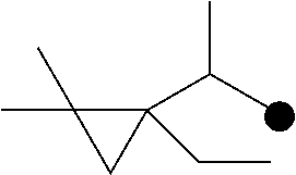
C1(C(C)C)(CC)C(C)(C)C1
